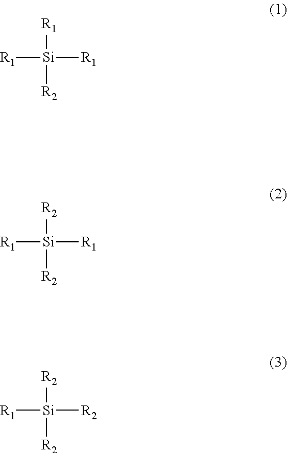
[R1][Si]([R1])([R1])[R2].[R1][Si]([R1])([R2])[R2].[R1][Si]([R2])([R2])[R2]
